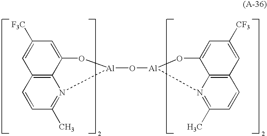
C1=CC2=C3N(=C1C)[Al](O[Al]1N4=C(C)C=CC5=C4C(=CC([CF3])=C5)O1)OC3=CC([F3C])=C2
